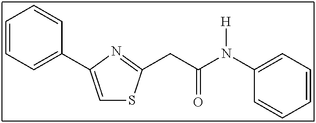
C1=C(C2=CC=CC=C2)N=C(CC(N(C2=CC=CC=C2)[H])=O)S1
